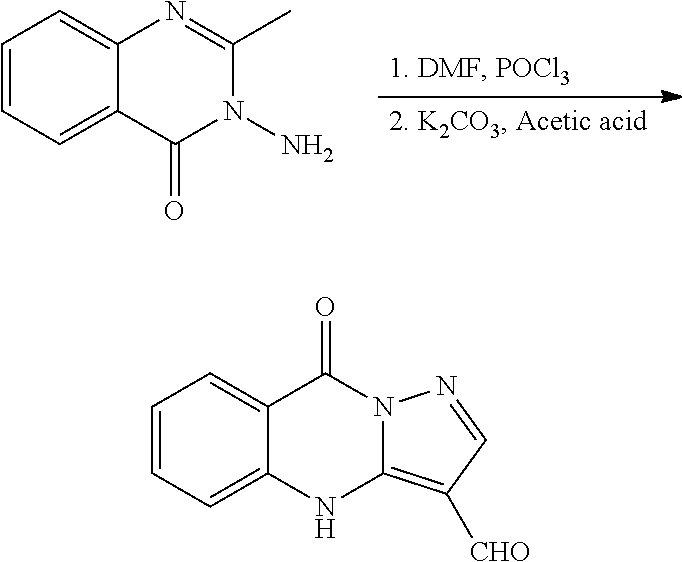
C1=CC=C2C(=C1)C(=O)N1C(=C([CHO])C=N1)N2.C1=CC=C2C(=C1)N=C(C)N(N)C2=O
